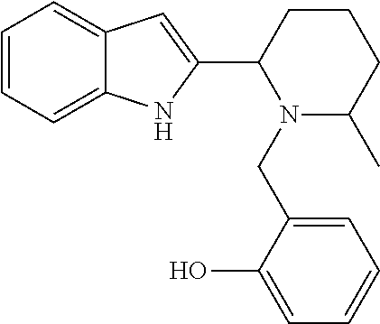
C1=CC=C2C(=C1)C=C(C1CCCC(C)N1CC1=CC=CC=C1O)N2
